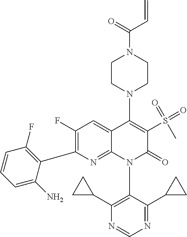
C1(F)=C(C2=C(F)C=CC=C2N)N=C2C(=C1)C(N1CCN(C(=O)C=C)CC1)=C(S(C)(=O)=O)C(=O)N2C1=C(C2CC2)N=CN=C1C1CC1
